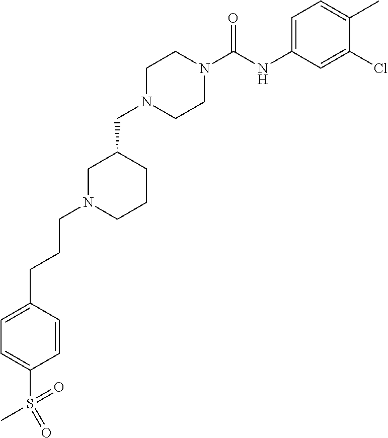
C1N(CC2CN(CCCC3=CC=C(S(C)(=O)=O)C=C3)CCC2)CCN(C(NC2=CC=C(C)C(Cl)=C2)=O)C1
